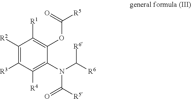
C1([R2])=C([R3])C([R4])=C(N(C([R6])[R6])C([R5])=O)C(OC([R5])=O)=C1[R1]
